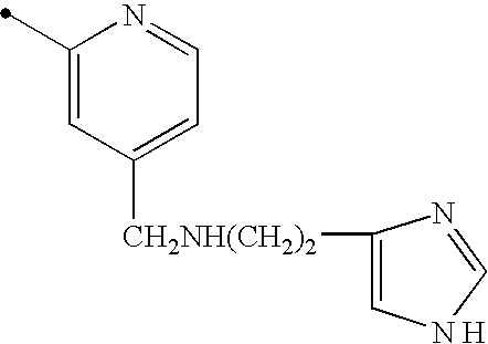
C1(C)=CC([CH2NH(CH2)2]C2=C[N H]C=N2)=CC=N1
